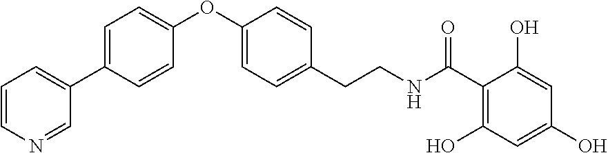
C1(OC2=CC=C(C3=CC=CN=C3)C=C2)=CC=C(CCNC(C2=C(O)C=C(O)C=C2O)=O)C=C1
